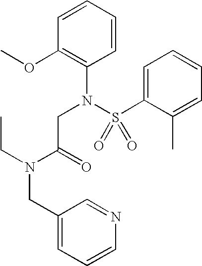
C1=CC=CC(OC)=C1N(S(C1=CC=CC=C1C)(=O)=O)CC(N(CC)CC1=CC=CN=C1)=O
